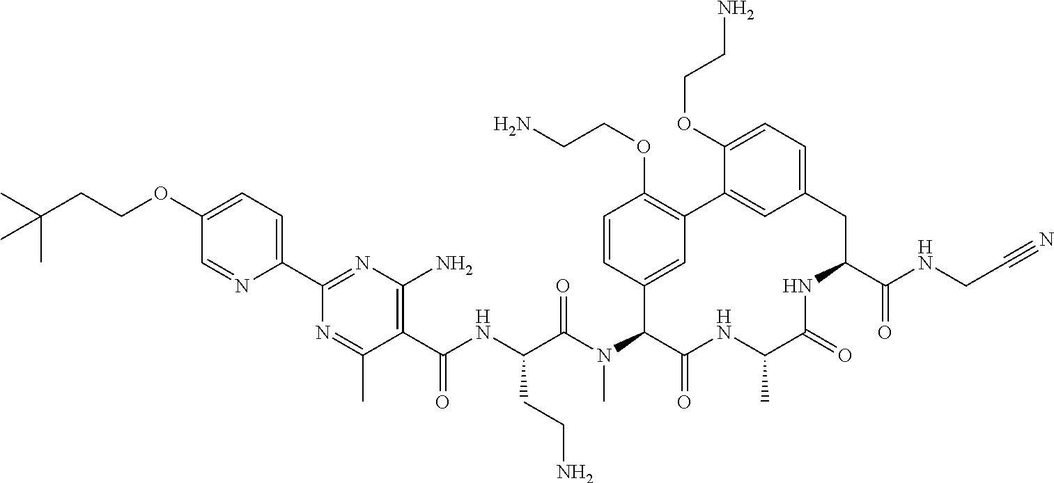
C1(C(NC(C(N(C2C(=O)NC(C)C(=O)NC(C(NCC#N)=O)CC3=CC=C(OCCN)C(=C3)C3=C(OCCN)C=CC2=C3)C)=O)CCN)=O)=C(N)N=C(C2=CC=C(OCCC(C)(C)C)C=N2)N=C1C
